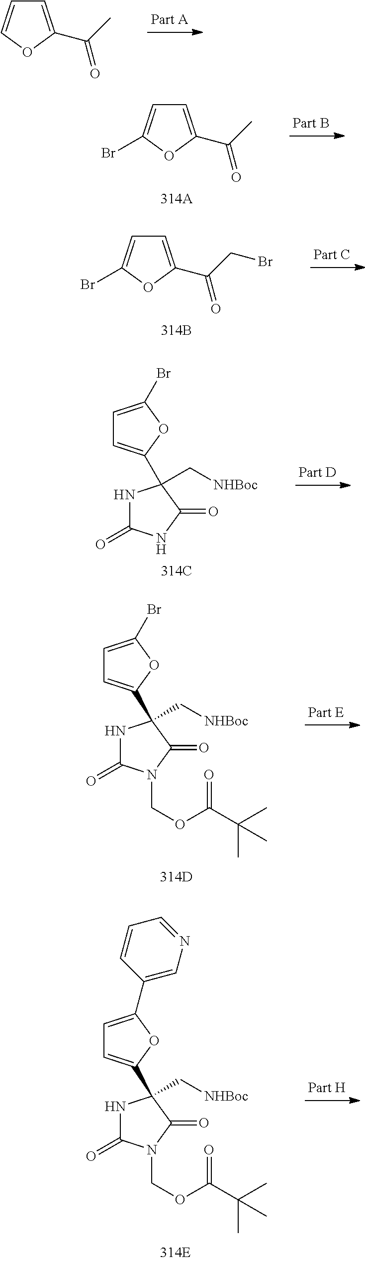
C1=C(C(C)=O)OC=C1.C1=C(C(C)=O)OC(Br)=C1.C1=C(C(CBr)=O)OC(Br)=C1.C1=C(Br)OC(C2(C[NHBoc])NC(=O)NC2=O)=C1.C1=C(Br)OC(C2(C[NHBoc])NC(=O)N(COC(C(C)(C)C)=O)C2=O)=C1.C1=C(C2=CN=CC=C2)OC(C2(C[NHBoc])NC(=O)N(COC(C(C)(C)C)=O)C2=O)=C1
